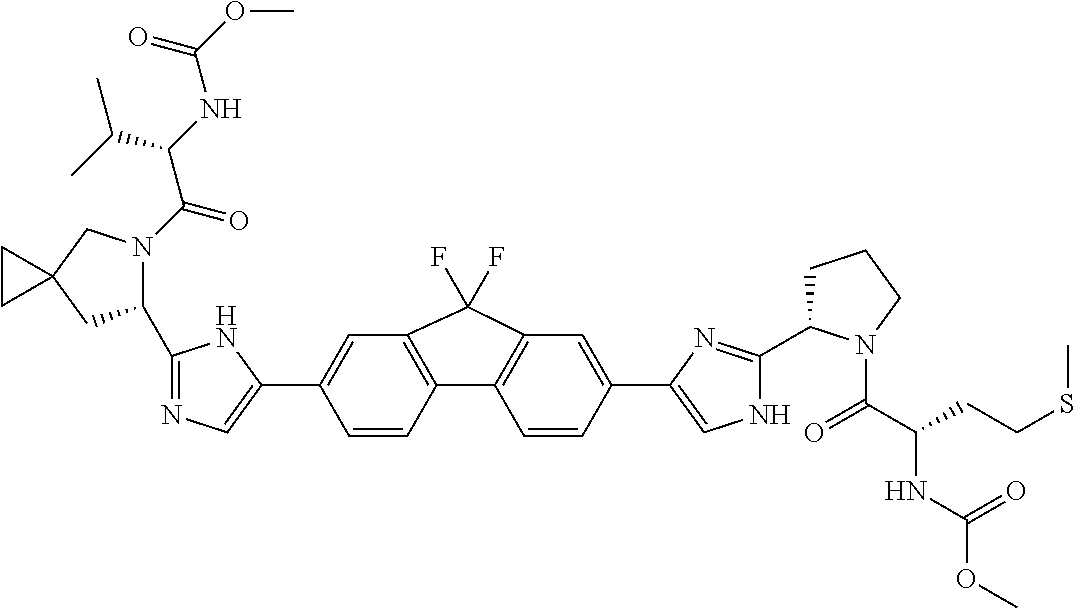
C1=CC2=C(C=C1C1=CN=C(C3N(C(C(C(C)C)NC(=O)OC)=O)CC4(C3)CC4)N1)C(F)(F)C1=C2C=CC(C2=CNC(C3CCCN3C(=O)C(CCSC)NC(OC)=O)=N2)=C1
